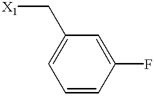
C1=CC(F)=CC(C[X1])=C1
